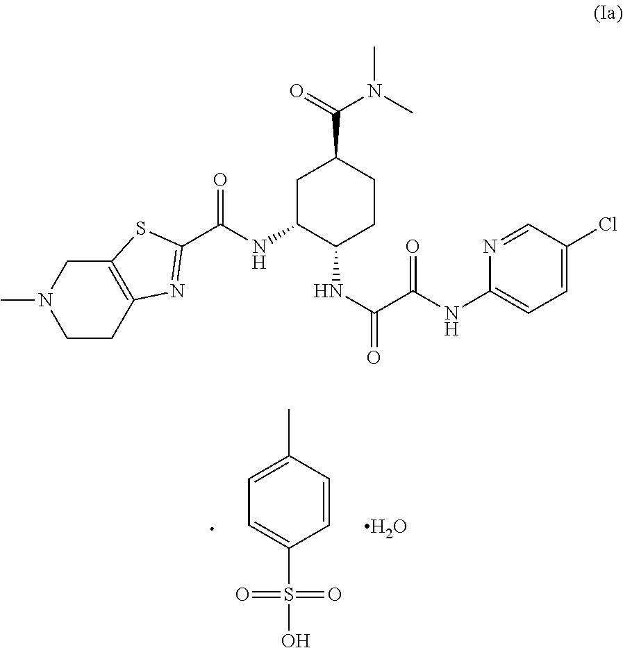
O.C1=C(S(=O)(=O)O)C=CC(C)=C1.C1CC2=C(CN1C)SC(C(NC1C(NC(=O)C(NC3=CC=C(Cl)C=N3)=O)CCC(C(=O)N(C)C)C1)=O)=N2
